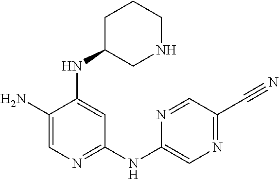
C1(N)=CN=C(NC2=CN=C(C#N)C=N2)C=C1NC1CCCNC1
